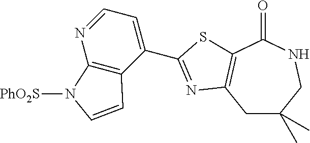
C1(C2=NC3=C(C(=O)NCC(C)(C)C3)S2)=CC=NC2=C1C=CN2[PhO2S]
